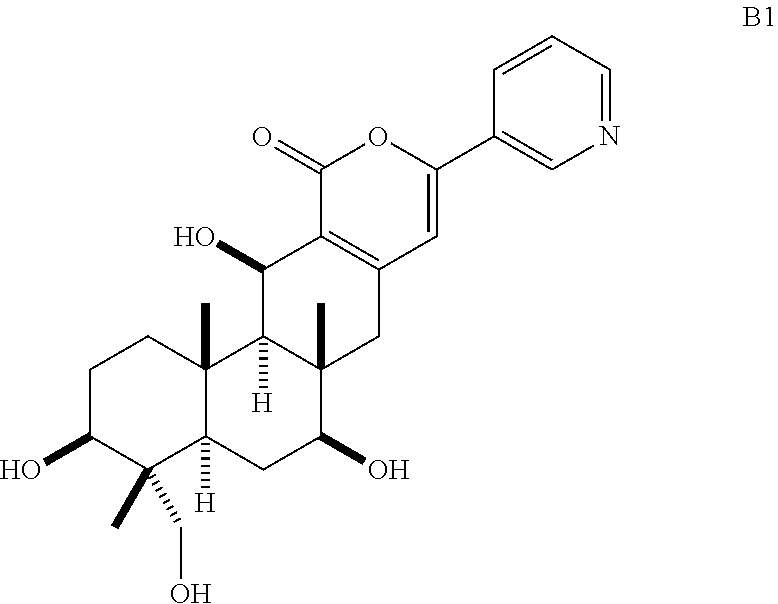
C1C(O)C(C)(CO)C2([H])C(C)(C1)C1([H])C(C)(C(O)C2)CC2=C(C1O)C(=O)OC(C1=CN=CC=C1)=C2
